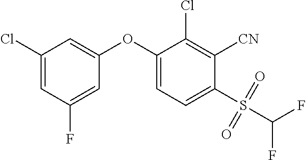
C1(Cl)=CC(F)=CC(OC2=CC=C(S(C(F)F)(=O)=O)C([CN])=C2Cl)=C1
